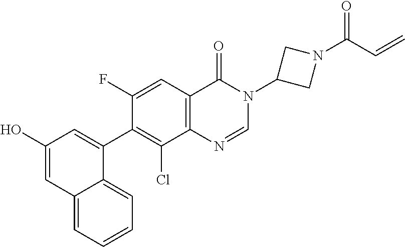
C1(O)=CC2=CC=CC=C2C(C2=C(Cl)C3=C(C=C2F)C(=O)N(C2CN(C(C=C)=O)C2)C=N3)=C1
